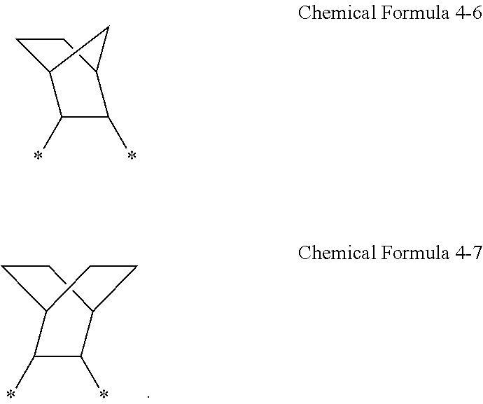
C12CCC(C(*)C1*)CC2.C1C2C(*)C(*)C(C1)C2
